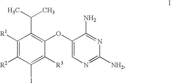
C1([R1])=C([R2])C(I)=C([R3])C(OC2=CN=C([NH2])N=C2N)=C1C(C)C
